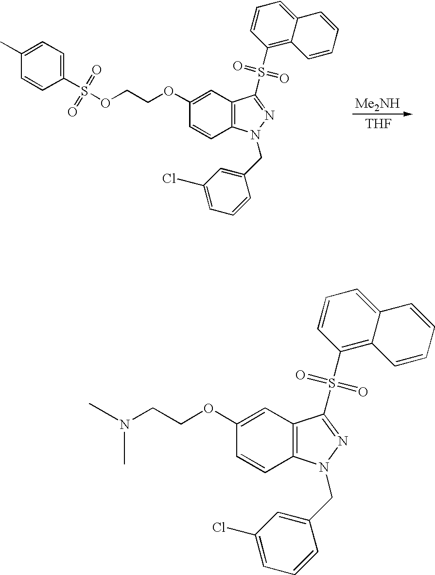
[Me2NH].[THF].O(CCOC1=CC2=C(C=C1)N(CC1=CC(Cl)=CC=C1)N=C2S(C1=C2C(=CC=C1)C=CC=C2)(=O)=O)S(C1=CC=C(C)C=C1)(=O)=O.N(CCOC1=CC2=C(C=C1)N(CC1=CC(Cl)=CC=C1)N=C2S(C1=C2C(=CC=C1)C=CC=C2)(=O)=O)(C)C
